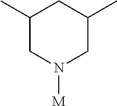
C1(C)CN([M])CC(C)C1
